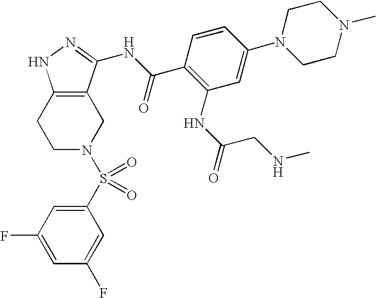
C1N(S(=O)(=O)C2=CC(F)=CC(F)=C2)CC2=C(C1)NN=C2NC(C1=C(NC(=O)CNC)C=C(N2CCN(C)CC2)C=C1)=O
